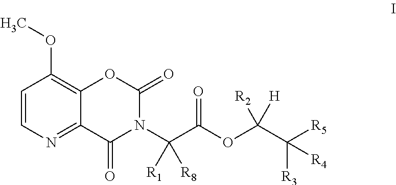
C1=CN=C2C(=C1OC)OC(=O)N(C(C(OC(C([R5])([R3])[R4])([H])[R2])=O)([R8])[R1])C2=O
